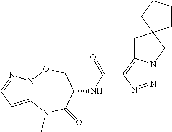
C12=CC=NN1OCC(NC(=O)C1=C3N(N=N1)CC1(C3)CCCC1)C(=O)N2C
